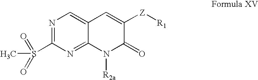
N1=C(S(=O)(=O)C)N=C2C(=C1)C=C([Z][R1])C(=O)N2[R2a]
